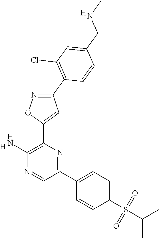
[H].C1(N)=C(C2=CC(C3=C(Cl)C=C(CNC)C=C3)=NO2)N=C(C2=CC=C(S(=O)(=O)C(C)C)C=C2)C=N1.[H]
